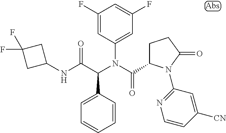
C1(N(C(C2CCC(=O)N2C2=NC=CC([CN])=C2)=O)C(C(NC2CC(F)(F)C2)=O)C2=CC=CC=C2)=CC(F)=CC(F)=C1
